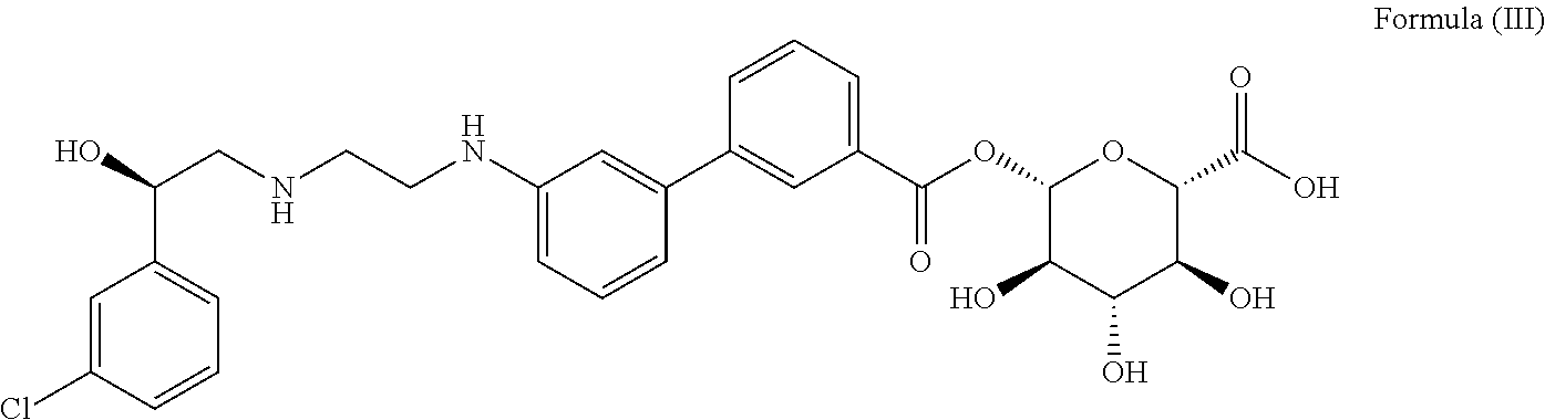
OC(CNCCNC1=CC=CC(C2=CC(C(OC3C(O)C(O)C(O)C(C(O)=O)O3)=O)=CC=C2)=C1)C1=CC=CC(Cl)=C1
